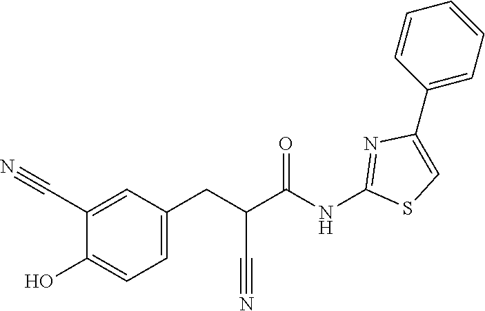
C1(C2=CC=CC=C2)=CSC(NC(C(CC2=CC=C(O)C(C#N)=C2)C#N)=O)=N1
